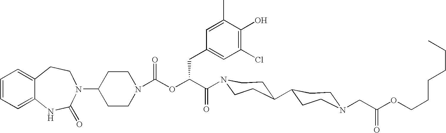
C12=CC=CC=C1NC(=O)N(C1CCN(C(OC(C(=O)N3CCC(C4CCN(CC(OCCCCCC)=O)CC4)CC3)CC3=CC(Cl)=C(O)C(C)=C3)=O)CC1)CC2
